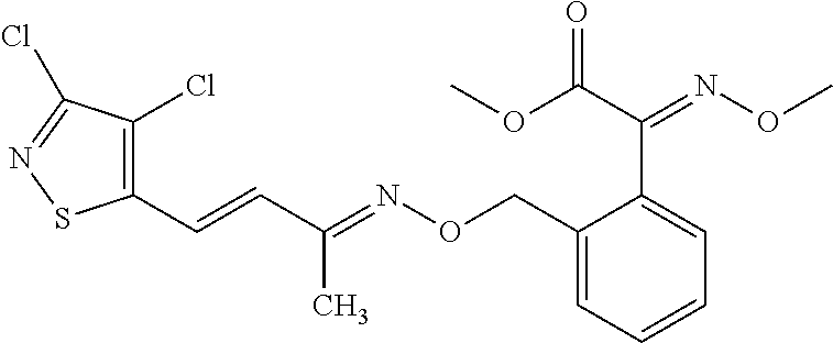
C1(C=CC(=NOCC2=CC=CC=C2C(=NOC)C(OC)=O)C)=C(Cl)C(Cl)=NS1
